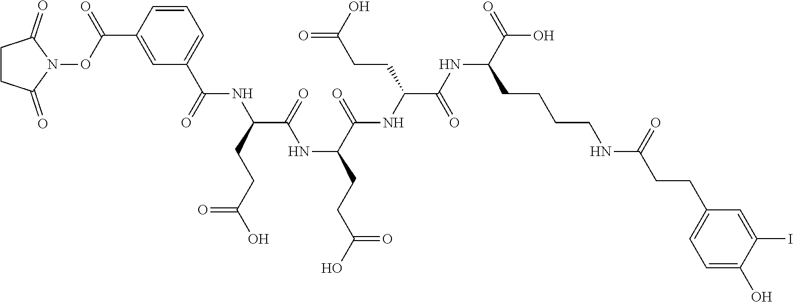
O=C(CCC(NC(C(CCC(O)=O)NC(C(CCC(=O)O)NC(C1=CC=CC(C(ON2C(=O)CCC2=O)=O)=C1)=O)=O)=O)C(NC(CCCCNC(CCC1=CC=C(O)C(I)=C1)=O)C(=O)O)=O)O
